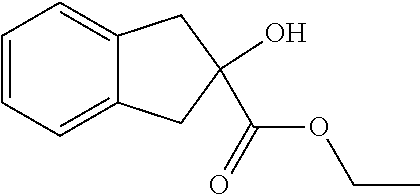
C1=CC=C2C(=C1)CC(C(OCC)=O)(O)C2
